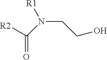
[R2]C(N(CCO)[R1])=O
